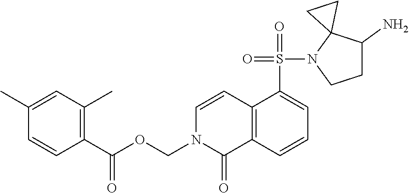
C1(S(=O)(=O)N2CCC(N)C23CC3)=CC=CC2=C1C=CN(COC(C1=C(C)C=C(C)C=C1)=O)C2=O
